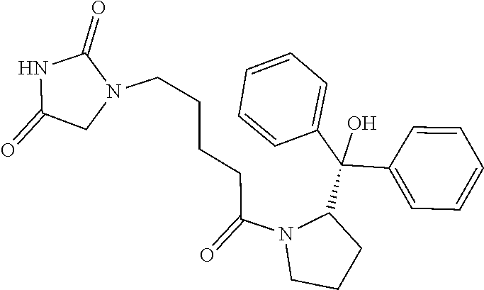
C(C1=CC=CC=C1)(C1=CC=CC=C1)(O)C1N(C(=O)CCCCN2CC(=O)NC2=O)CCC1
